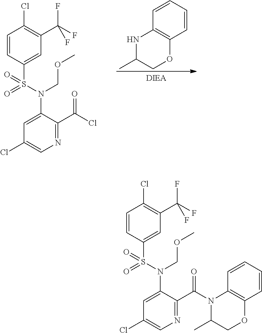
C1=CC2=C(C=C1)OCC(C)N2.C1(N(S(=O)(C2=CC(C(F)(F)F)=C(Cl)C=C2)=O)COC)=CC(Cl)=CN=C1C(Cl)=O.C1(N(S(=O)(C2=CC(C(F)(F)F)=C(Cl)C=C2)=O)COC)=CC(Cl)=CN=C1C(N1C(C)COC2=C1C=CC=C2)=O
